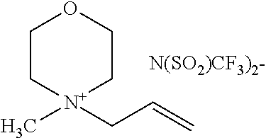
C1C[N+](C)(CC=C)CCO1.[N(SO2)CF3)2-]
